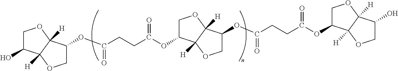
C1C(O)C2([H])C([H])(O1)C(OC(CCC(OC1COC3([H])C1([H])OCC3OC(CCC(OC1COC3([H])C1([H])OCC3O)=O)=O)=O)=O)CO2
